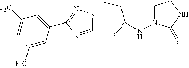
N1(CCC(NN2CCNC2=O)=O)C=NC(C2=CC([F3C])=CC([F3C])=C2)=N1
